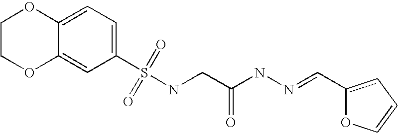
C12=CC=C(S(NCC(NN=CC3=CC=CO3)=O)(=O)=O)C=C1OCCO2
